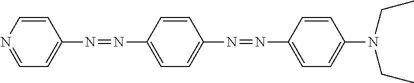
N1=CC=C(N=NC2=CC=C(N=NC3=CC=C(N(CC)CC)C=C3)C=C2)C=C1
